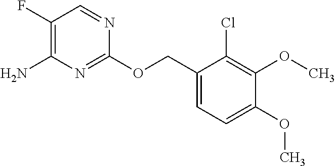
C1(COC2=NC(N)=C(F)C=N2)=CC=C(OC)C(OC)=C1Cl
